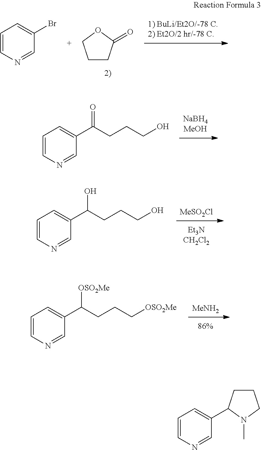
C1CC(=O)OC1.C1=CN=CC(Br)=C1.C1=CN=CC(C(CCCO)=O)=C1.[MeSO2Cl].C1=CN=CC(C(CCCO)O)=C1.[MeNH2].C1=CN=CC(C(CCC[OSO2Me])[OSO2Me])=C1.C1=CN=CC(C2CCCN2C)=C1
